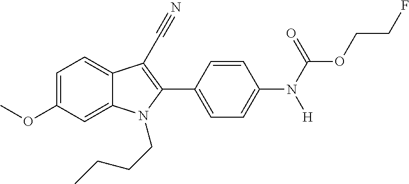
C1=C2C(=CC=C1OC)C(C#N)=C(C1=CC=C(N([H])C(OCCF)=O)C=C1)N2CCCC
